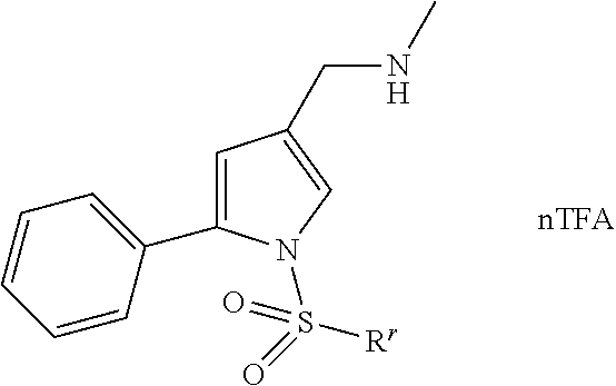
C1=C(C2=CC=CC=C2)N(S([Rr])(=O)=O)C=C1CNC.[nTFA]
